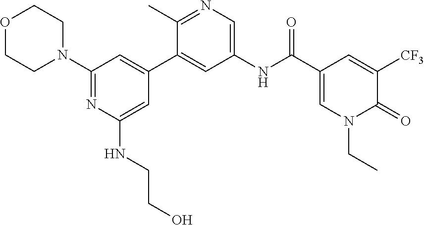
O1CCN(C2=NC(NCCO)=CC(C3=CC(NC(C4=CN(CC)C(=O)C([CF3])=C4)=O)=CN=C3C)=C2)CC1
